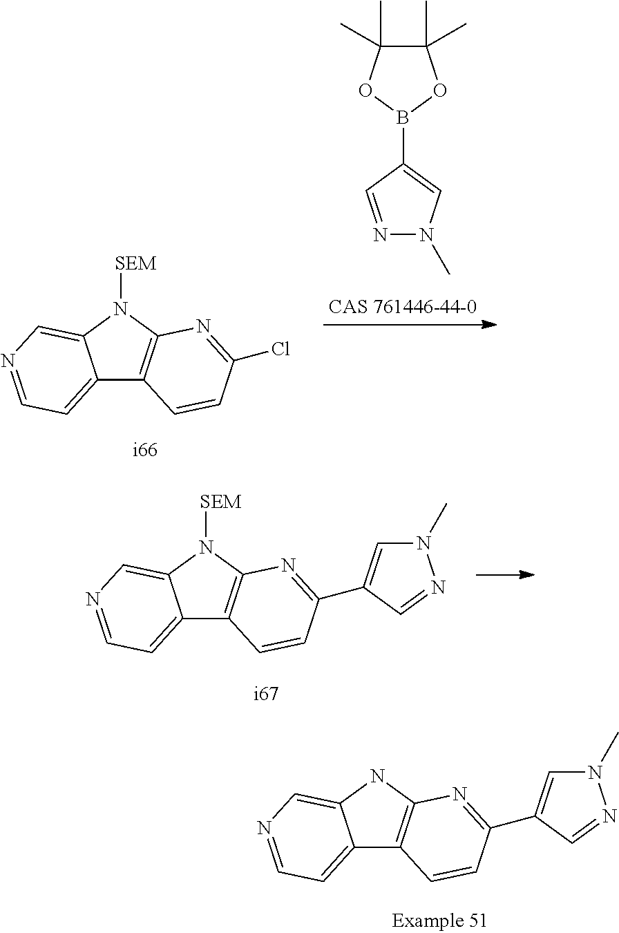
C1(C)(C)C(C)(C)OB(C2=CN(C)N=C2)O1.C12=CC=NC=C1N([SEM])C1=C2C=CC(Cl)=N1.C12=CC=NC=C1N([SEM])C1=C2C=CC(C2=CN(C)N=C2)=N1.C12=CC=NC=C1NC1=C2C=CC(C2=CN(C)N=C2)=N1
